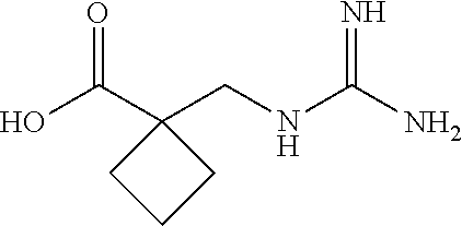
OC(=O)C1(CNC(=N)N)CCC1
